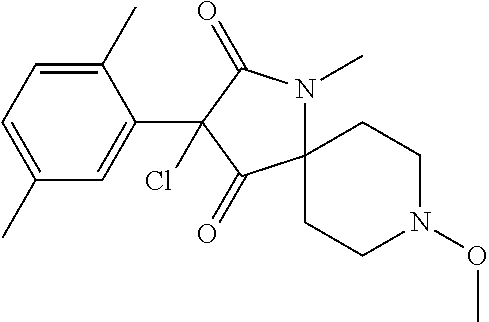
C1(C)=CC=C(C)C=C1C1(Cl)C(=O)C2(N(C)C1=O)CCN(OC)CC2
